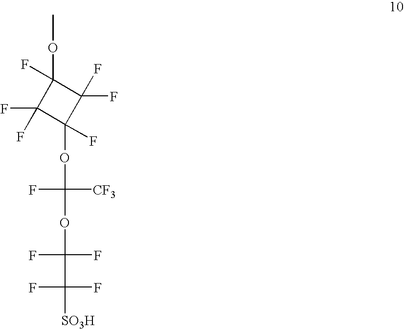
[SO3H]C(F)(F)C(F)(OC(F)([CF3])OC1(F)C(F)(F)C(OC)(F)C1(F)F)F
